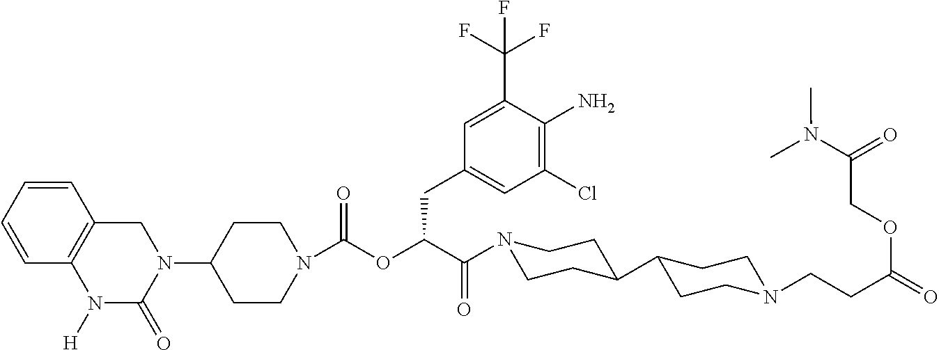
C1(N2C(=O)N([H])C3=C(C=CC=C3)C2)CCN(C(OC(C(=O)N2CCC(C3CCN(CCC(=O)OCC(N(C)C)=O)CC3)CC2)CC2=CC(Cl)=C(N)C(C(F)(F)F)=C2)=O)CC1
